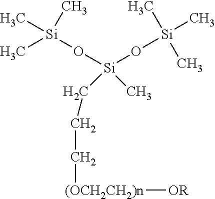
[Si](CCC[(OCH2CH2)n][OR])(C)(O[Si](C)(C)C)O[Si](C)(C)C
